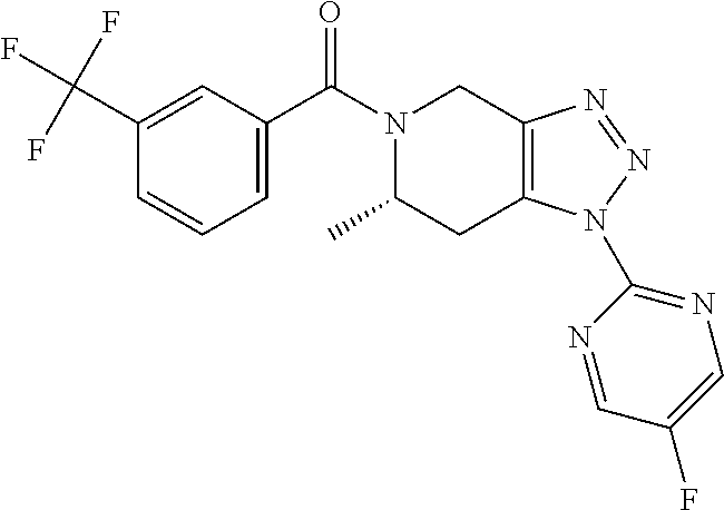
C1(C(F)(F)F)=CC(C(N2C(C)CC3=C(C2)N=NN3C2=NC=C(F)C=N2)=O)=CC=C1
